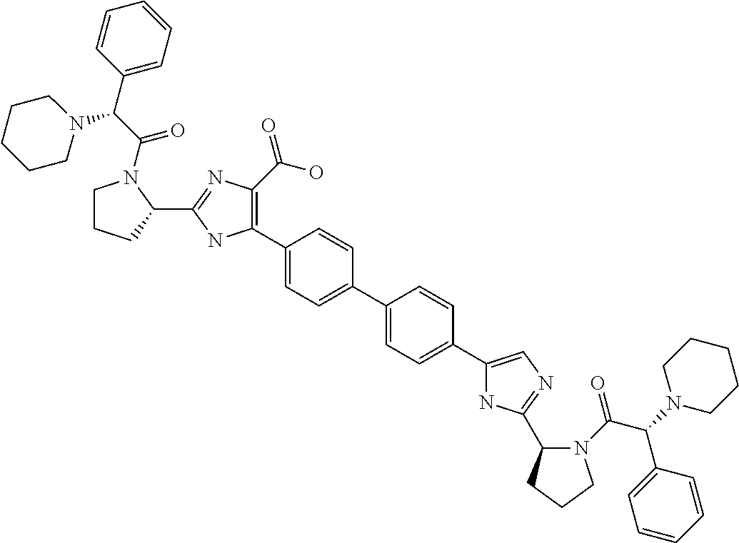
C1(C2=C(C(O)=O)N=C(C3CCCN3C(C(C3=CC=CC=C3)N3CCCCC3)=O)N2)=CC=C(C2=CC=C(C3=CN=C(C4N(C(=O)C(C5=CC=CC=C5)N5CCCCC5)CCC4)N3)C=C2)C=C1
